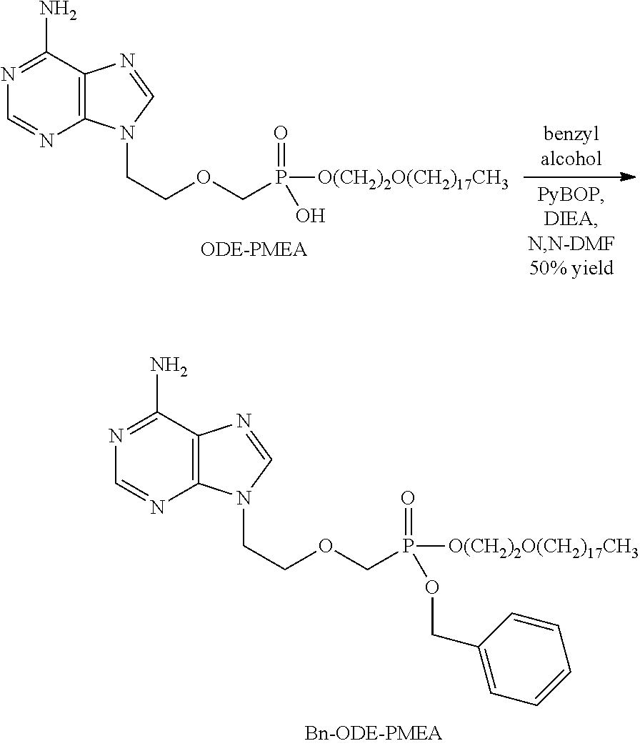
N1=C(N)C2=C(N=C1)N(CCOCP(=O)([O(CH2)2O(CH2)17CH3])O)C=N2.N1=C(N)C2=C(N=C1)N(CCOCP(=O)([O(CH2)2O(CH2)17CH3])OCC1=CC=CC=C1)C=N2
